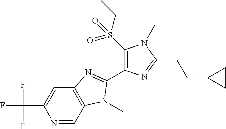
N1=CC2=C(C=C1C(F)(F)F)N=C(C1=C(S(=O)(CC)=O)N(C)C(CCC3CC3)=N1)N2C
